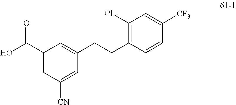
C1(C(O)=O)=CC([CN])=CC(CCC2=C(Cl)C=C([CF3])C=C2)=C1
